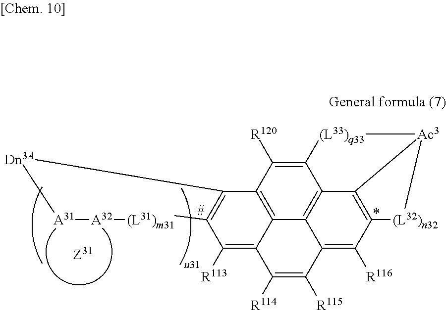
[A31]1[A32][(L31)m31]C2=C([Dn3A]1)C1=C3C(=C2[R113])C([R114])=C([R115])C2=C([R116])C4=C5C(=C32)C(=C1[R120])[(L33)q33][Ac3]5[(L32)n32]4
